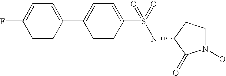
C1=CC(C2=CC=C(S(=O)(=O)NC3C(=O)N(O)CC3)C=C2)=CC=C1F
